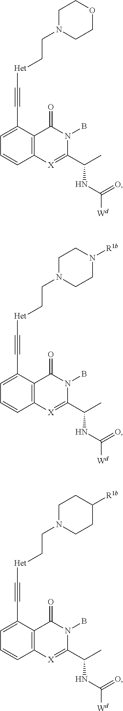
C1=CC2=C(C(C#C[Het]CCN3CCOCC3)=C1)C(=O)N(B)C(C(C)NC([Wd])=O)=[X]2.C1=CC2=C(C(C#C[Het]CCN3CCN([R1b])CC3)=C1)C(=O)N(B)C(C(C)NC([Wd])=O)=[X]2.C1=CC2=C(C(C#C[Het]CCN3CCC([R1b])CC3)=C1)C(=O)N(B)C(C(C)NC([Wd])=O)=[X]2
